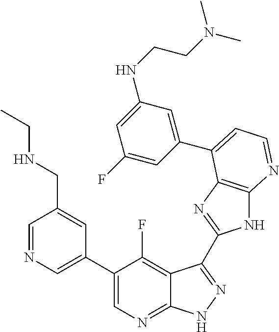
C1=NC=C(C2=CN=C3C(=C2F)C(C2=NC4=C(N2)N=CC=C4C2=CC(NCCN(C)C)=CC(F)=C2)=NN3)C=C1CNCC
